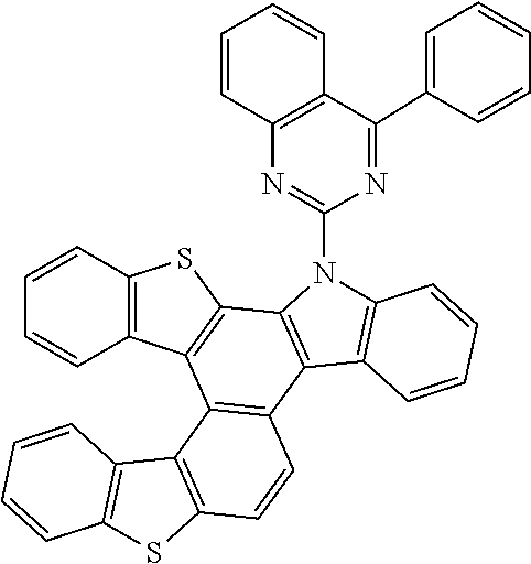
C1=CC2=C(C=C1)SC1=C2C2=C(C=CC3=C2C2=C(S3)C=CC=C2)C2=C1N(C1=NC3=C(C(C4=CC=CC=C4)=N1)C=CC=C3)C1=C2C=CC=C1
